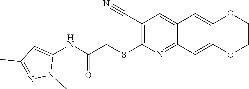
C12=NC(SCC(NC3=CC(C)=NN3C)=O)=C(C#N)C=C1C=C1OCCOC1=C2
